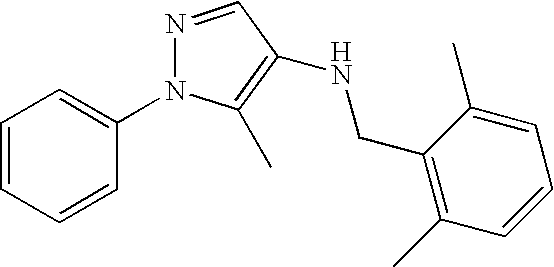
C1=CC=CC(N2N=CC(NCC3=C(C)C=CC=C3C)=C2C)=C1
